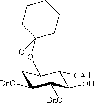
C12C([BnO])C([BnO])C(O)C([OAll])C1OC1(O2)CCCCC1
